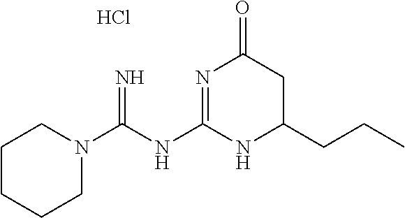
C1CCCN(C(NC2=NC(=O)CC(CCC)N2)=N)C1.Cl
